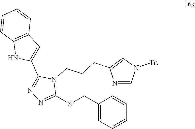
C1(C2=NN=C(SCC3=CC=CC=C3)N2CCCC2=CN([Trt])C=N2)=CC2=C(N1)C=CC=C2
